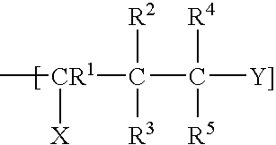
C[CR1](C(C([Y]])([R5])[R4])([R3])[R2])[X]
